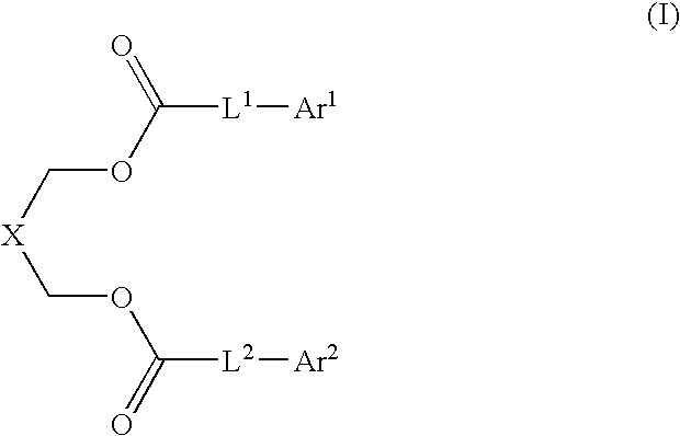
C([L1][Ar1])(OC[X]COC(=O)[L2][Ar2])=O
